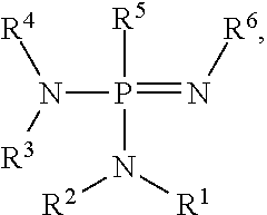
N(P(=N[R6])([R5])N([R2])[R1])([R4])[R3]
